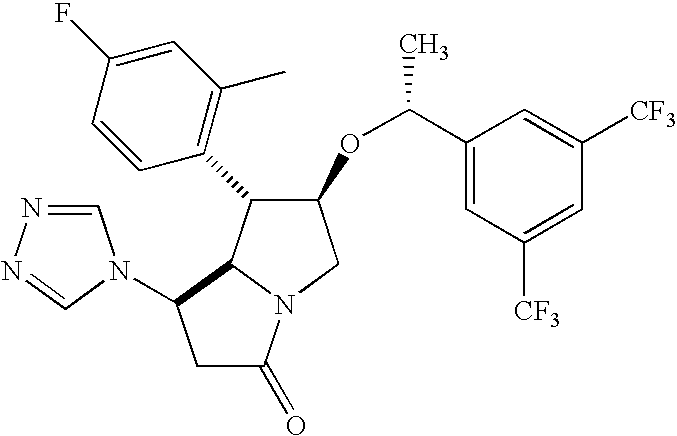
C1C(=O)N2C(C1N1C=NN=C1)C(C1=C(C)C=C(F)C=C1)C(OC(C1=CC([CF3])=CC([CF3])=C1)C)C2
